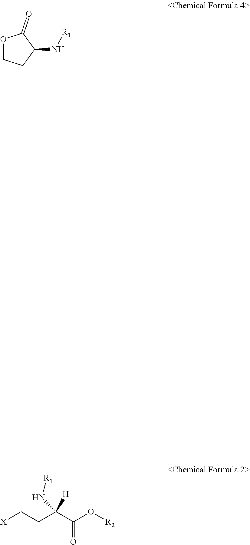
[X]CCC(C(O[R2])=O)([H])N[R1].O1CCC(N[R1])C1=O
